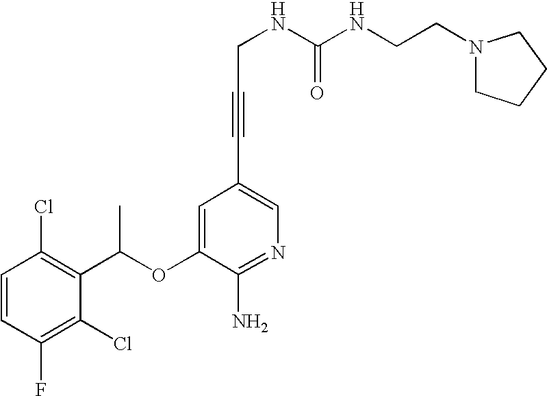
C1=CC(Cl)=C(C(OC2=CC(C#CCNC(=O)NCCN3CCCC3)=CN=C2N)C)C(Cl)=C1F
